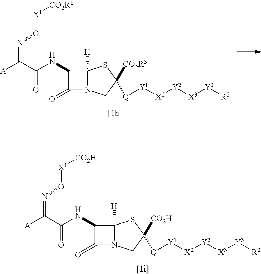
C12([H])C(NC(C([A])=NO[X1][CO2H])=O)C(=O)N1CC([CO2H])([Q][Y1][X2][Y2][X3][Y3][R2])S2.C12([H])C(NC(C([A])=NO[X1][CO2R1])=O)C(=O)N1CC([CO2R3])([Q][Y1][X2][Y2][X3][Y3][R2])S2
